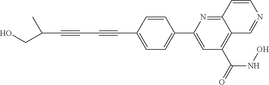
C1=CC(C#CC#CC(C)CO)=CC=C1C1=CC(C(=O)NO)=C2C(=N1)C=CN=C2
